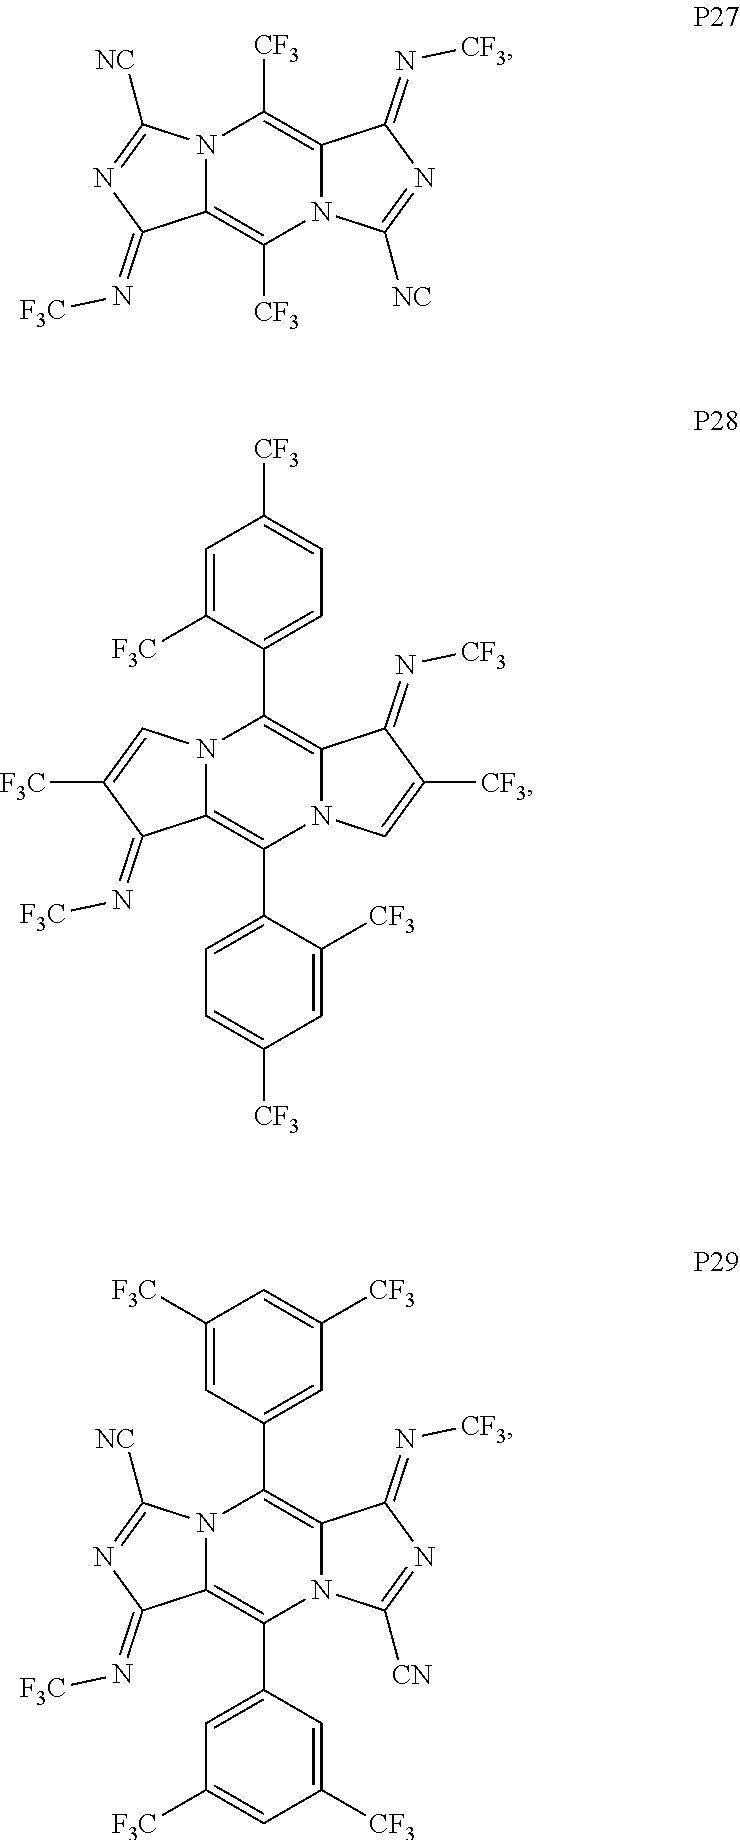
N1=C([NC])N2C(=C([CF3])N3C([NC])=NC(=N[F3C])C3=C2[CF3])C1=N[CF3].N(=C1C2=C(C3=CC=C([CF3])C=C3[CF3])N3C=C([CF3])C(=N[CF3])C3=C(C3=CC=C([CF3])C=C3[F3C])N2C=C1[F3C])[F3C].N(=C1C2=C(C3=CC([F3C])=CC([CF3])=C3)N3C([CN])=NC(=N[CF3])C3=C(C3=CC([CF3])=CC([F3C])=C3)N2C([NC])=N1)[F3C]
